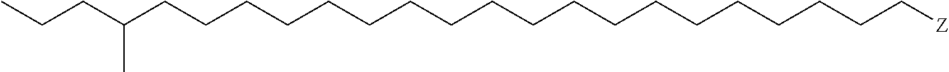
C(CC(CCCCCCCCCCCCCCCCCCC[Z])C)C
